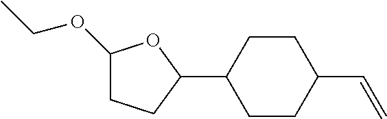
C1(OCC)CCC(C2CCC(C=C)CC2)O1
